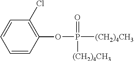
C1=CC(OP([(CH2)4CH3])(=O)[(CH2)4CH3])=C(Cl)C=C1
